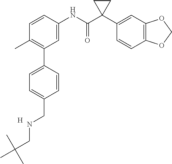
C1=C(NC(C2(C3=CC4=C(C=C3)OCO4)CC2)=O)C=CC(C)=C1C1=CC=C(CNCC(C)(C)C)C=C1.[H]
